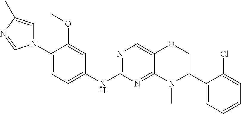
N1=C(NC2=CC=C(N3C=C(C)N=C3)C(OC)=C2)N=C2C(=C1)OCC(C1=CC=CC=C1Cl)N2C
